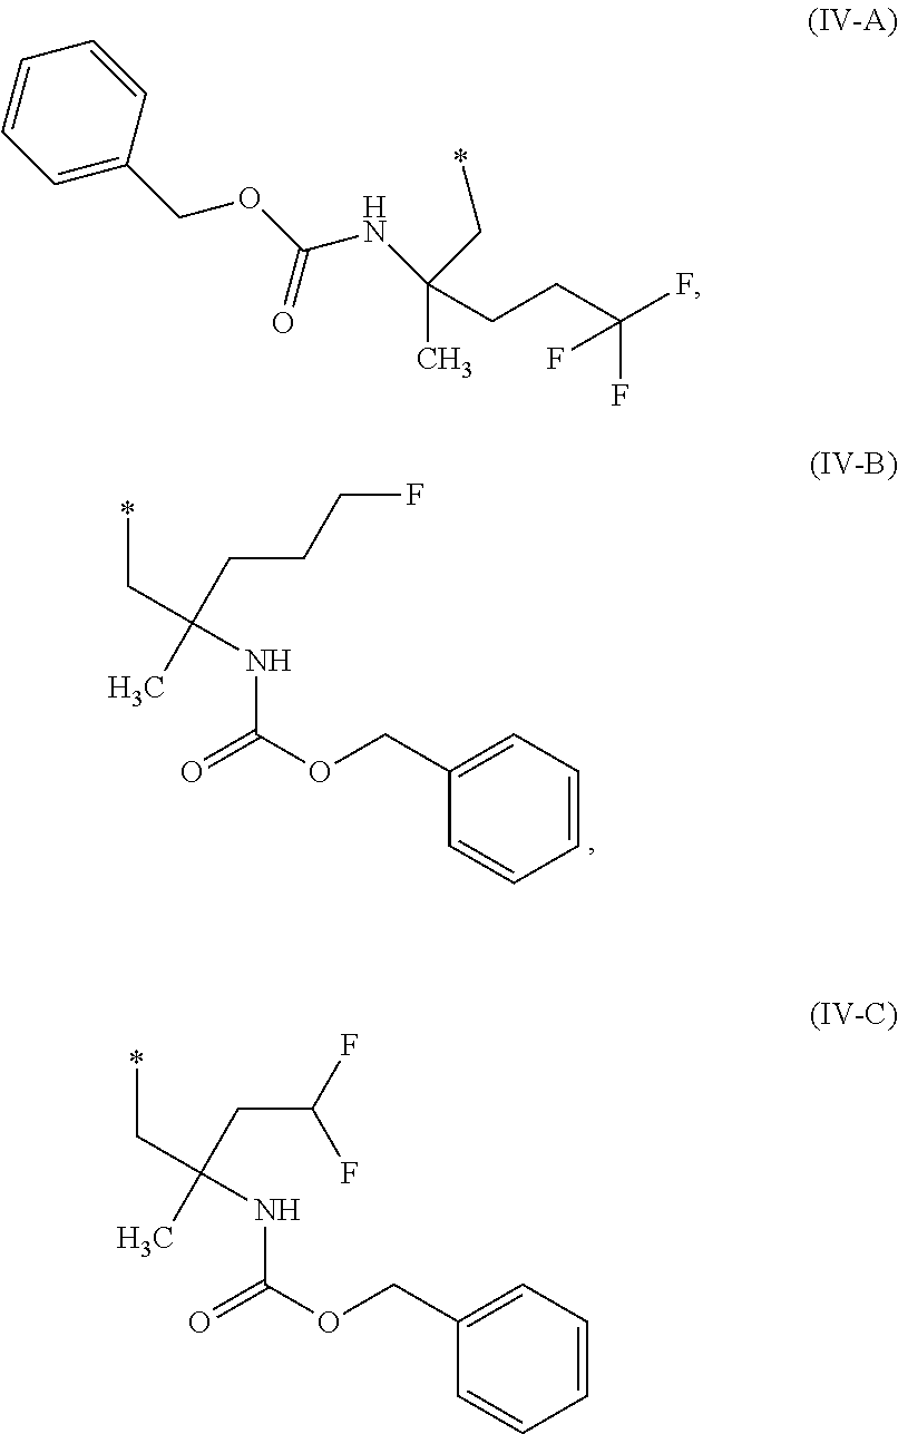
N(C(OCC1=CC=CC=C1)=O)C(C*)(CCCF)C.N(C(OCC1=CC=CC=C1)=O)C(C*)(CC(F)F)C.C1=C(COC(NC(C)(CCC(F)(F)F)C*)=O)C=CC=C1
